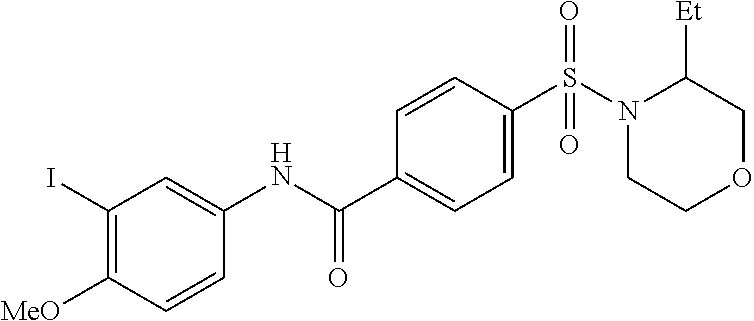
S(C1=CC=C(C(NC2=CC(I)=C([MeO])C=C2)=O)C=C1)(N1CCOCC1[Et])(=O)=O
